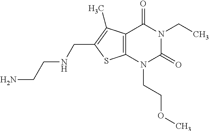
C12=C(N(CCOC)C(=O)N(CC)C1=O)SC(CNCCN)=C2C
